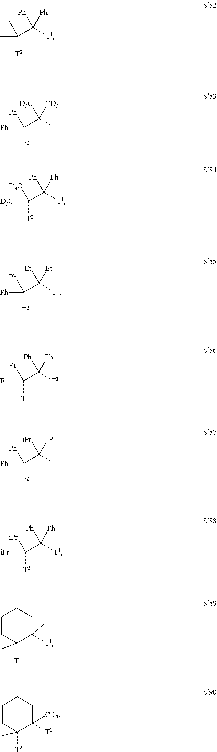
C([T2])(C([T1])([Ph])[Ph])(C)C.C([T2])(C([T1])([D3C])[CD3])([Ph])[Ph].C([T2])(C([T1])([Ph])[Ph])([D3C])[D3C].C([T2])(C([T1])([Et])[Et])([Ph])[Ph].C([T2])(C([T1])([Ph])[Ph])([Et])[Et].C([T2])(C([T1])([iPr])[iPr])([Ph])[Ph].[T2]C(C([T1])([Ph])[Ph])([iPr])[iPr].C1([T2])(C)C([T1])(C)CCCC1.C1([T2])(C)C([T1])([CD3])CCCC1
